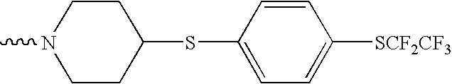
CN1CCC(SC2=CC=C([SCF2CF3])C=C2)CC1
